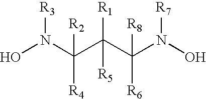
ON(C(C(C(N(O)[R7])([R6])[R8])([R1])[R5])([R4])[R2])[R3]
